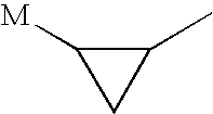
C1(C)C([M])C1
